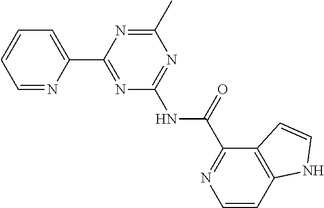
C1=NC(C2=NC(NC(C3=NC=CC4=C3C=CN4)=O)=NC(C)=N2)=CC=C1
